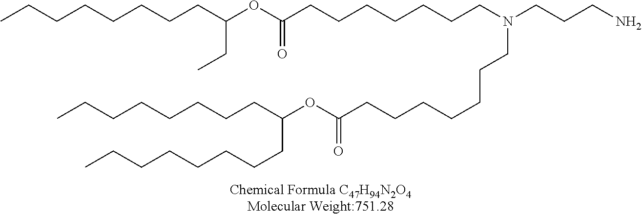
CCCCCCCCC(OC(CCCCCCCN(CCCN)CCCCCCCC(OC(CCCCCCCC)CCCCCCCC)=O)=O)CC
